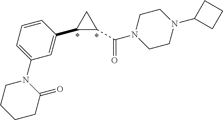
C1C(C(=O)N2CCN(C3CCC3)CC2)C1C1=CC(N2CCCCC2=O)=CC=C1
